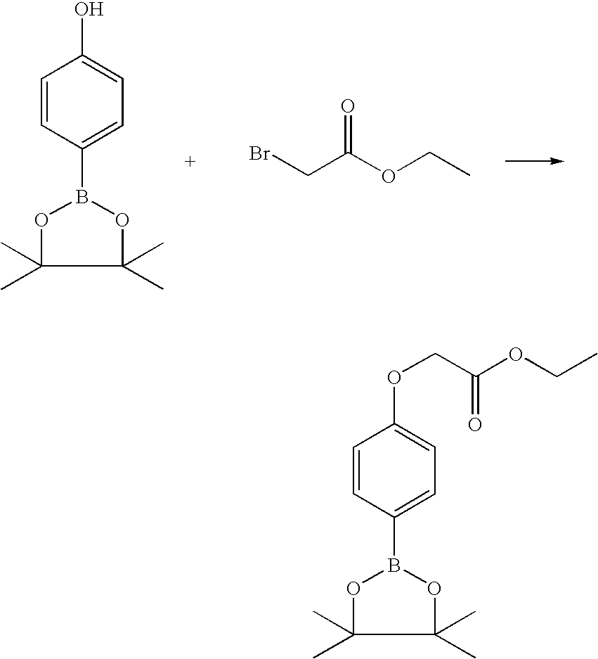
C1=CC(B2OC(C)(C)C(C)(C)O2)=CC=C1O.BrCC(OCC)=O.C1=CC(B2OC(C)(C)C(C)(C)O2)=CC=C1OCC(OCC)=O
